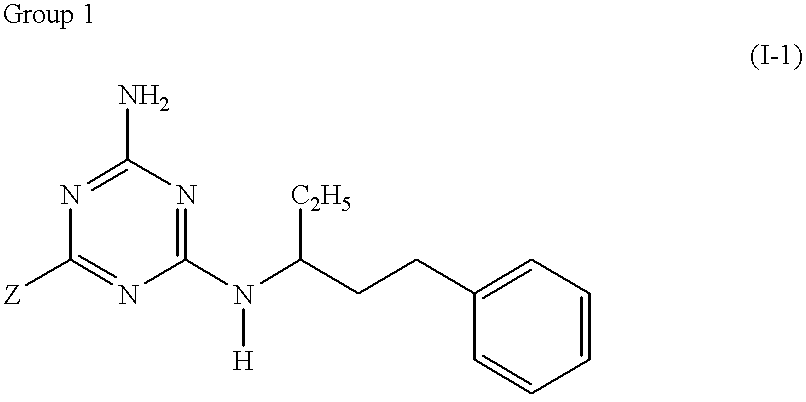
C1(N)=NC([Z])=NC(N(C(CCC2=CC=CC=C2)[C2H5])[H])=N1
